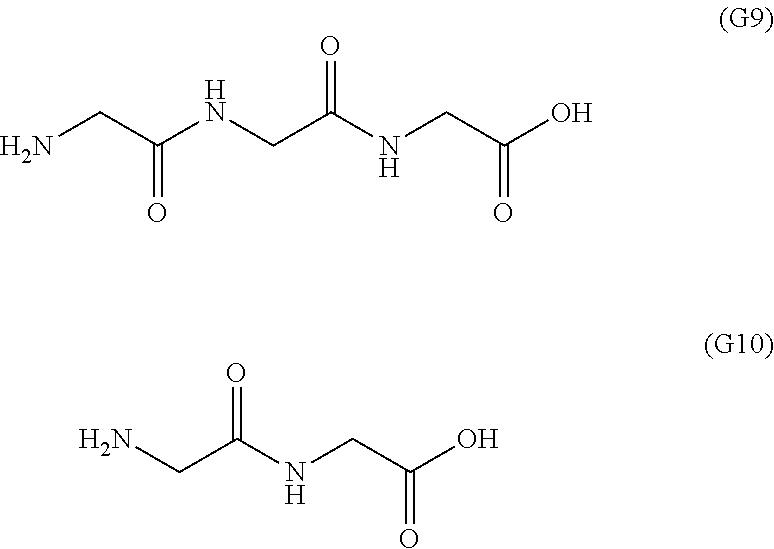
NCC(NCC(NCC(O)=O)=O)=O.C(C(NCC(O)=O)=O)N
